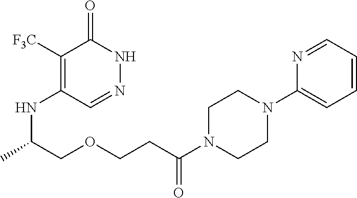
C1([F3C])=C(NC(C)COCCC(N2CCN(C3=CC=CC=N3)CC2)=O)C=NNC1=O
